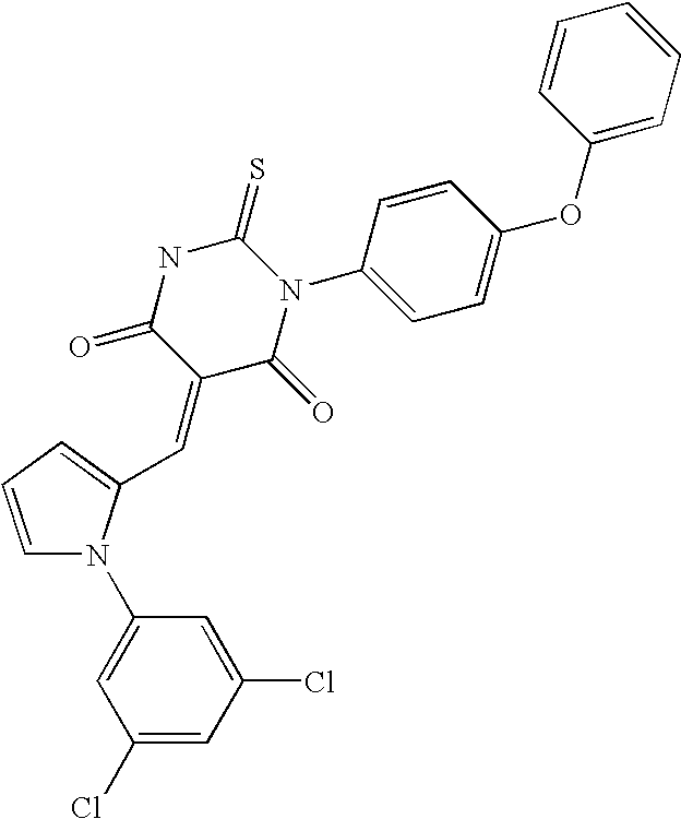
C1=CC=C(C=C2C(=O)N(C3=CC=C(OC4=CC=CC=C4)C=C3)C(=S)NC2=O)N1C1=CC(Cl)=CC(Cl)=C1
